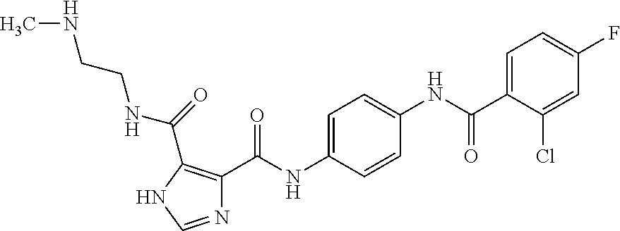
N1=CNC(C(NCCNC)=O)=C1C(NC1=CC=C(NC(=O)C2=CC=C(F)C=C2Cl)C=C1)=O
